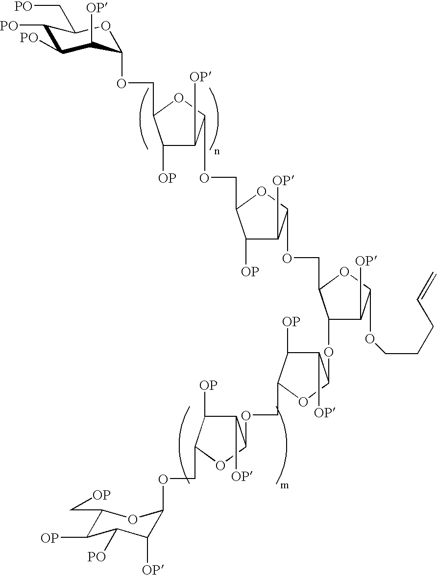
C1([PO])C([PO])C([OP])C(OCC2C([OP])C([OP])C(OCC3C([OP])C([OP])C(OCC4C(OC5C([OP])C([OP])C(COC6C([OP])C([OP])C(COC7C([OP])C([PO])C([OP])C(C[OP])O7)O6)O5)C([OP])C(OCCCC=C)O4)O3)O2)OC1C[PO]
